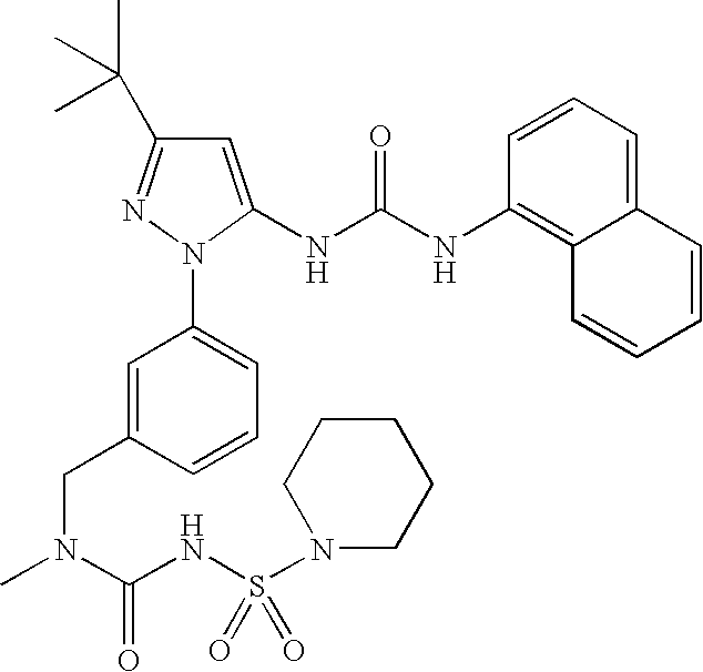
C1=C(CN(C)C(NS(N2CCCCC2)(=O)=O)=O)C=CC=C1N1N=C(C(C)(C)C)C=C1NC(NC1=C2C(=CC=C1)C=CC=C2)=O
